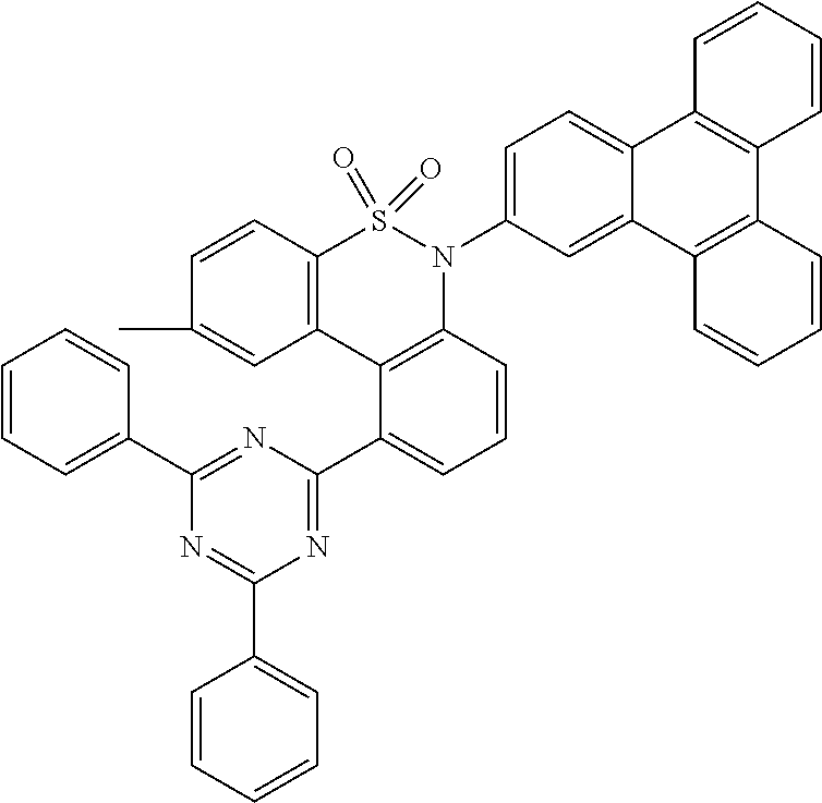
C12=C(C3=C(N(C4=CC=C5C(=C4)C4=C(C6=C5C=CC=C6)C=CC=C4)S1(=O)=O)C=CC=C3C1=NC(C3=CC=CC=C3)=NC(C3=CC=CC=C3)=N1)C=C(C)C=C2
